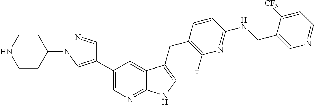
C1(C(C=N)=CNC2CCNCC2)=CN=C2C(=C1)C(CC1=C(F)N=C(NCC3=CN=CC=C3[CF3])C=C1)=CN2
